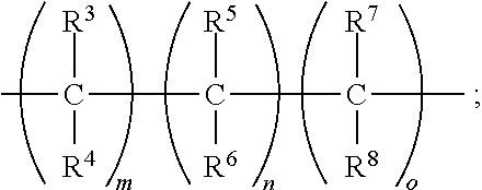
CC(C(C(C)([R7])[R8])([R5])[R6])([R3])[R4]
